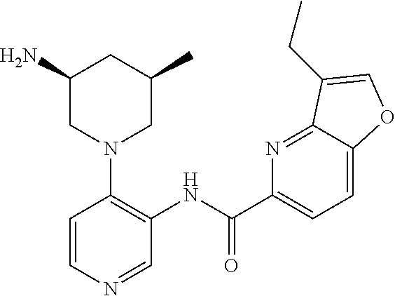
C1(N)CN(C2=C(NC(C3=CC=C4C(=N3)C(CC)=CO4)=O)C=NC=C2)CC(C)C1
